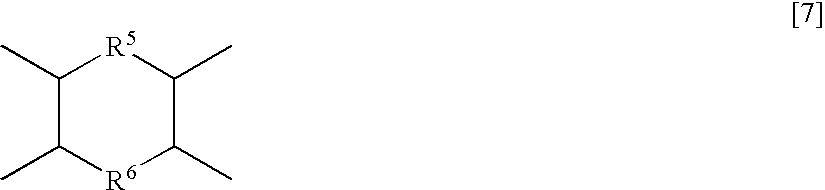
C1(C)C(C)[R6]C(C)C(C)[R5]1
